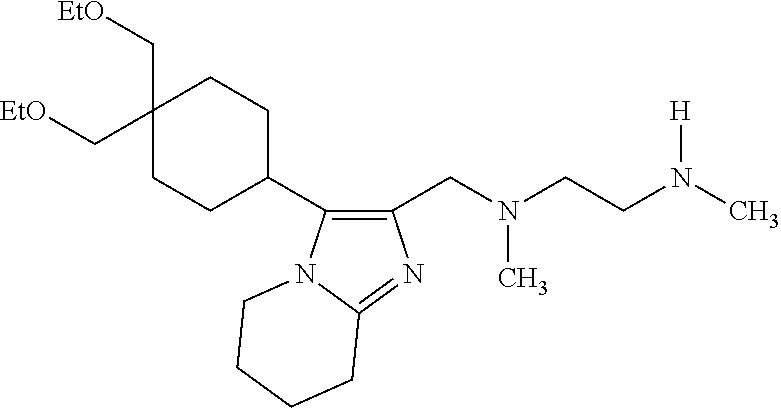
C1(CN(CCN(C)[H])C)=C(C2CCC(C[OEt])(C[OEt])CC2)N2C(=N1)CCCC2
